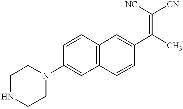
C1NCCN(C2=CC3=C(C=C2)C=C(C(C)=C([NC])[CN])C=C3)C1
